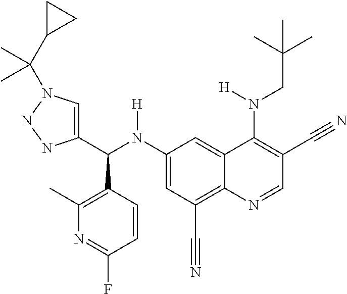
C1(N(C(C2=CN(C(C3CC3)(C)C)NN2)C2=C(C)N=C(F)C=C2)[H])=CC(C#N)=C2C(=C1)C(N(CC(C)(C)C)[H])=C(C#N)C=N2
